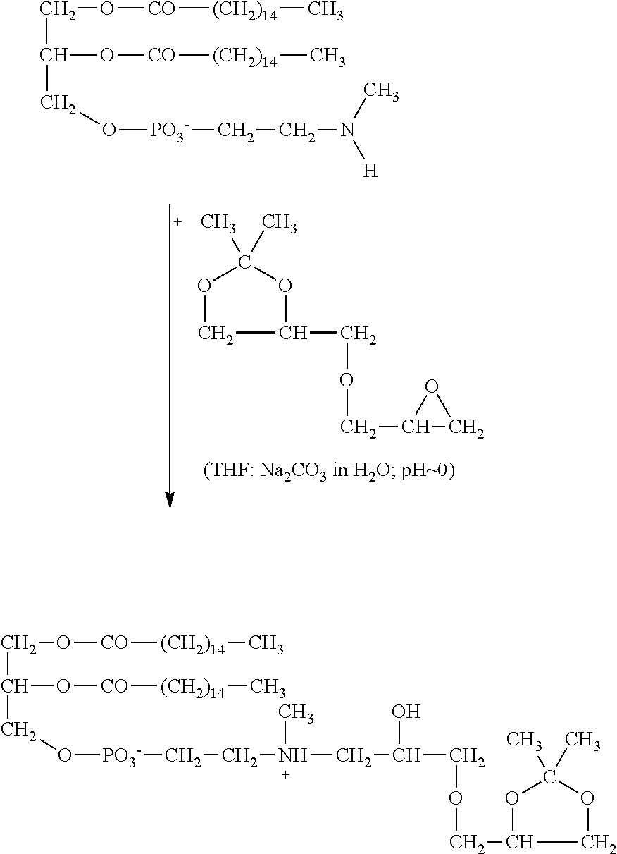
O1CC(COCC2CO2)OC1(C)C.C(C(O[CO][(CH2)14]C)CO[PO3-]CCN([H])C)O[CO][(CH2)14]C.C(C(O[CO][(CH2)14]C)CO[PO3-]CCN(C)CC(COCC1COC(C)(C)O1)O)O[CO][(CH2)14]C
